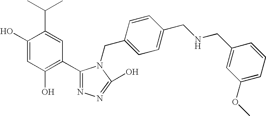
C1(O)=CC(O)=C(C2=NN=C(O)N2CC2=CC=C(CNCC3=CC(OC)=CC=C3)C=C2)C=C1C(C)C
